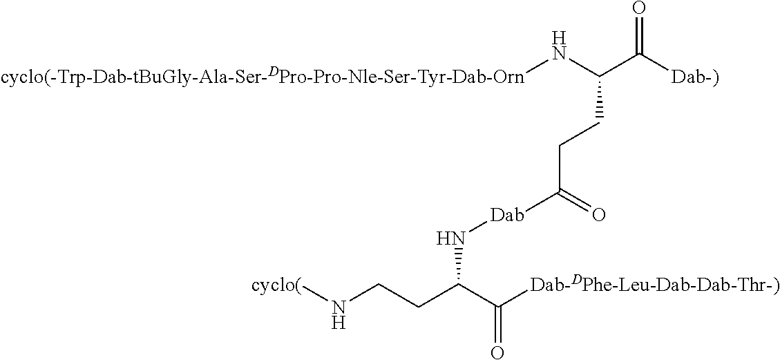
C(C([Dab-)])=O)(CCC(=O)[Dab]NC(C([Dab-DPhe-Leu-Dab-Dab-Thr-)])=O)CCN[cyclo(])N[cyclo(-Trp-Dab-tBuGly-Ala-Ser-DPro-Pro-Nle-Ser-Tyr-Dab-Orn]
